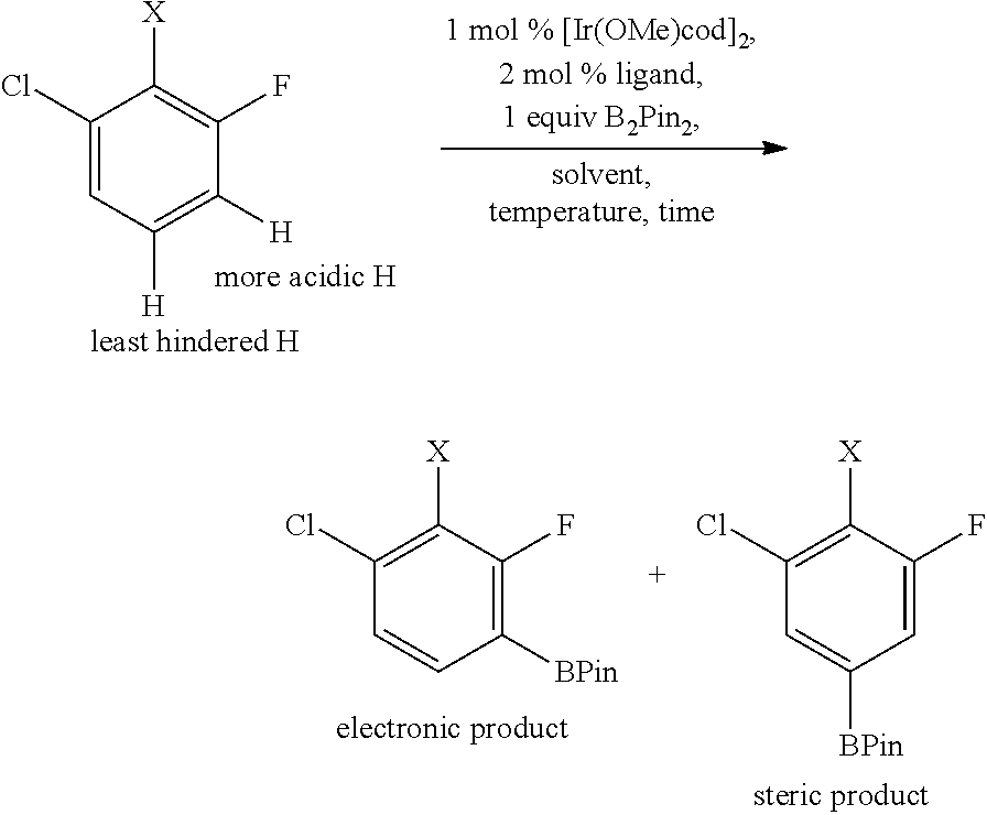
C1([H])=C([H])C=C(Cl)C([X])=C1F.C1=C(F)C([X])=C(Cl)C=C1[BPin].C1([BPin])=C(F)C([X])=C(Cl)C=C1
